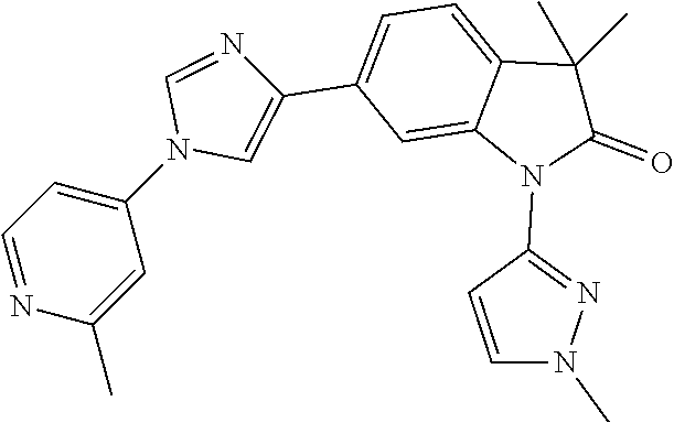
C1=NC(C)=CC(N2C=C(C3=CC=C4C(=C3)N(C3=NN(C)C=C3)C(=O)C4(C)C)N=C2)=C1
